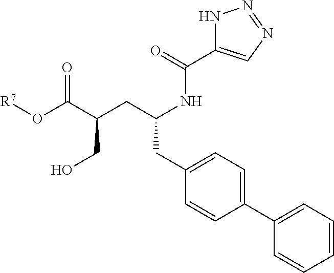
[R7]OC(=O)C(CO)CC(CC1=CC=C(C2=CC=CC=C2)C=C1)NC(=O)C1=CN=NN1
